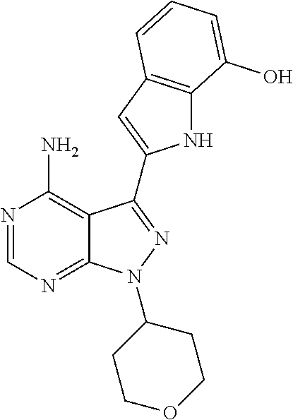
N1=CN=C2C(=C1N)C(C1=CC3=C(N1)C(O)=CC=C3)=NN2C1CCOCC1
